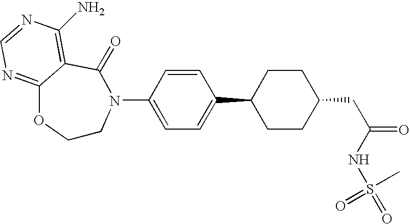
C1CN(C2=CC=C(C3CCC(CC(=O)NS(=O)(C)=O)CC3)C=C2)C(=O)C2=C(N)N=CN=C2O1
